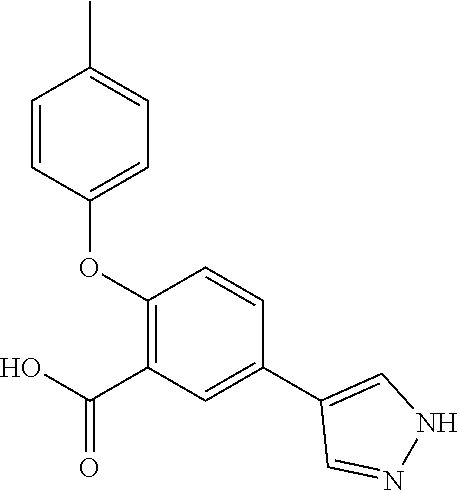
C1=CC(OC2=C(C(O)=O)C=C(C3=CNN=C3)C=C2)=CC=C1C
